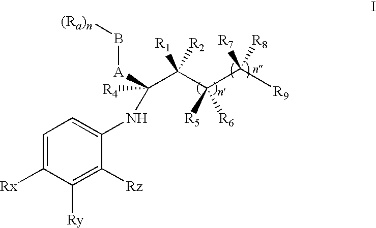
C1=C([Rx])C([Ry])=C([Rz])C(NC([A]B[(Ra)n])(C(C(C([R9])([R7])[R8])([R5])[R6])([R1])[R2])[R4])=C1
